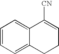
C1=CC=C2C(=C1)C([CN])=CCC2
